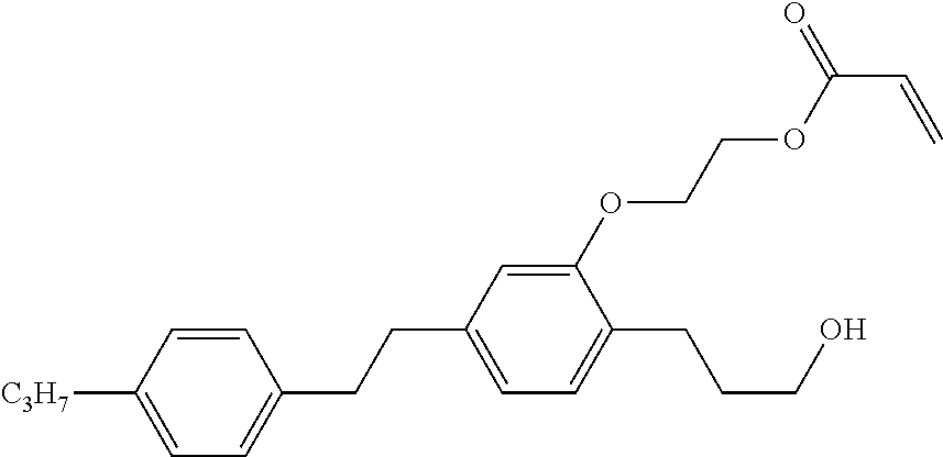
C1=CC([C3H7])=CC=C1CCC1=CC=C(CCCO)C(OCCOC(=O)C=C)=C1
